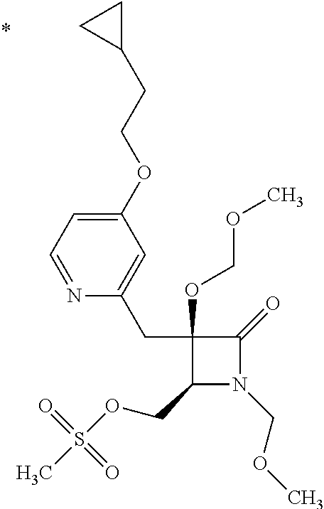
C1(CC2=CC(OCCC3CC3)=CC=N2)(OCOC)C(COS(C)(=O)=O)N(COC)C1=O
